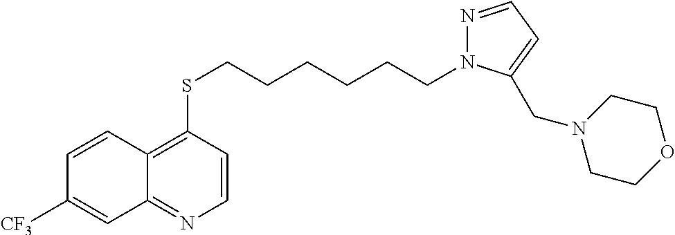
C12=NC=CC(SCCCCCCN3N=CC=C3CN3CCOCC3)=C1C=CC([CF3])=C2
